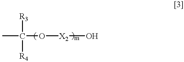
CC(O[X2]O)([R3])[R4]
